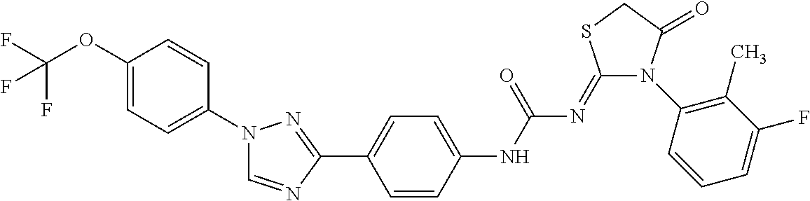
C1(OC(F)(F)F)=CC=C(N2C=NC(C3=CC=C(NC(N=C4N(C5=C(C)C(F)=CC=C5)C(=O)CS4)=O)C=C3)=N2)C=C1
